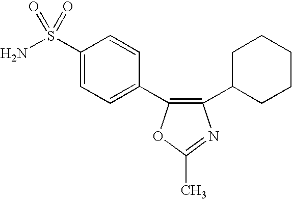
C1(C2CCCCC2)=C(C2=CC=C(S(N)(=O)=O)C=C2)OC(C)=N1
